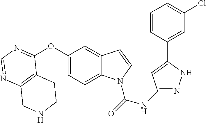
C12=C(N=CN=C1OC1=CC=C3C(=C1)C=CN3C(=O)NC1=NNC(C3=CC(Cl)=CC=C3)=C1)CNCC2
